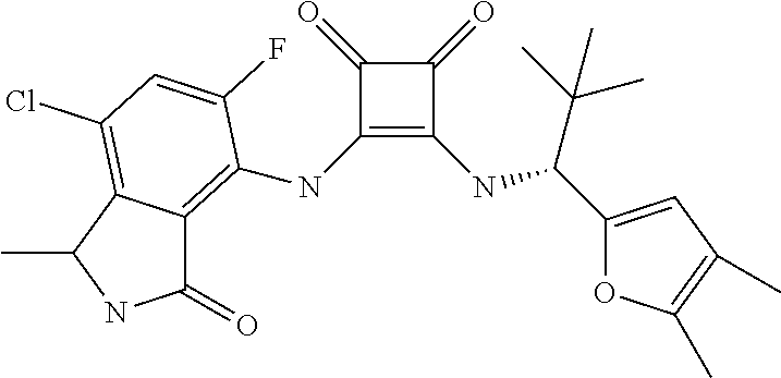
C1(NC2=C3C(=O)NC(C)C3=C(Cl)C=C2F)=C(NC(C(C)(C)C)C2=CC(C)=C(C)O2)C(=O)C1=O
